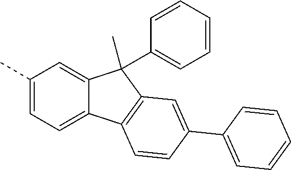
C1(C)=CC=C2C(=C1)C(C)(C1=CC=CC=C1)C1=C2C=CC(C2=CC=CC=C2)=C1
